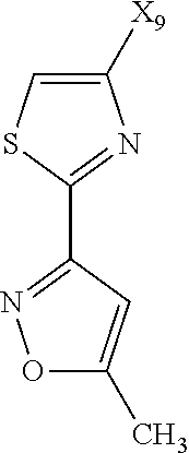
C1([X9])=CSC(C2=NOC(C)=C2)=N1
